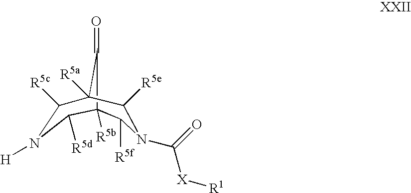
[H]N1C([R5c])C2([R5a])C([R5e])N(C([X][R1])=O)C([R5f])C([R5b])(C1[R5d])C2=O
